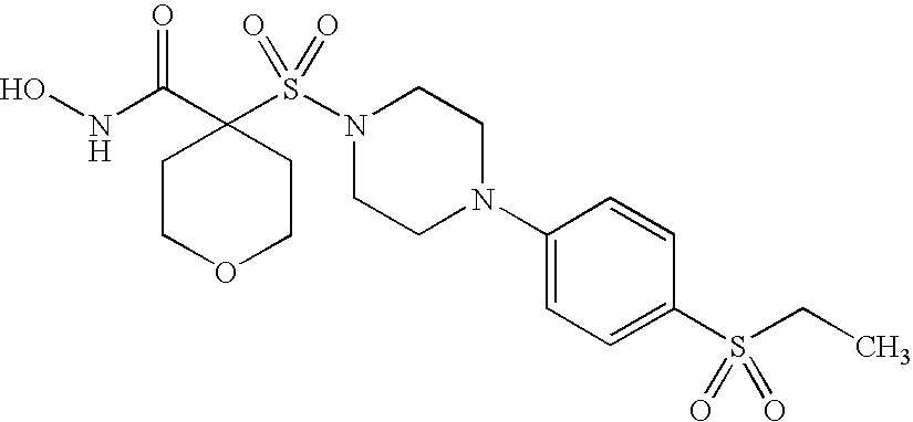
ONC(C1(S(N2CCN(C3=CC=C(S(CC)(=O)=O)C=C3)CC2)(=O)=O)CCOCC1)=O
